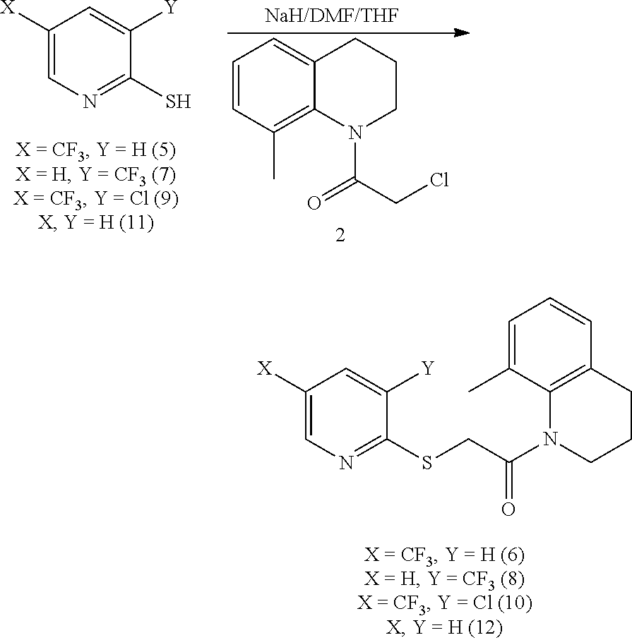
C1([X])=CN=C(S)C([Y])=C1.C1=C2C(=C(C)C=C1)N(C(CCl)=O)CCC2.C1([X])=CN=C(SCC(N2CCCC3=C2C(C)=CC=C3)=O)C([Y])=C1
